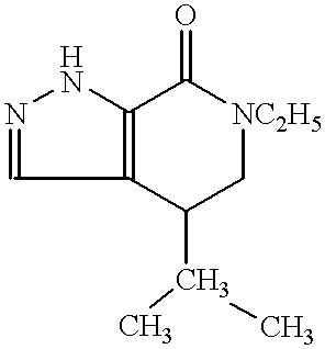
N1=CC2=C(N1)C(=O)[NC2H5]CC2C(C)C
